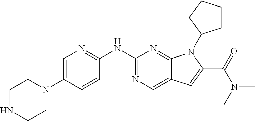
C1=C(N2CCNCC2)C=CC(NC2=NC=C3C(=N2)N(C2CCCC2)C(C(=O)N(C)C)=C3)=N1
